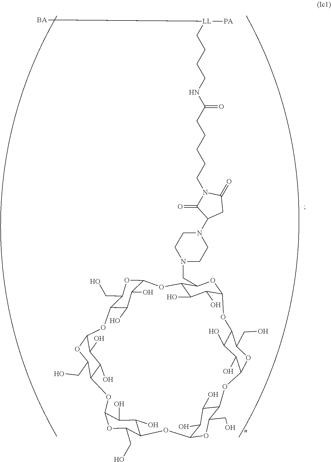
[LL]([PA])([BA])CCCCNC(CCCCCN1C(=O)C(N2CCN(CC3C4C(O)C(O)C(O3)OC3C(O)C(O)C(OC3CO)OC3C(O)C(O)C(OC3CO)OC3C(O)C(O)C(OC3CO)OC3C(O)C(O)C(OC3CO)OC3C(O)C(O)C(O4)OC3CO)CC2)CC1=O)=O
